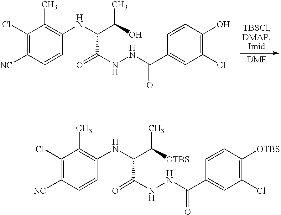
C1(Cl)=C([NC])C=CC(NC(C(C)O)C(=O)NNC(=O)C2=CC(Cl)=C(O)C=C2)=C1C.C1(Cl)=C([NC])C=CC(NC(C(C)[OTBS])C(=O)NNC(=O)C2=CC(Cl)=C([OTBS])C=C2)=C1C
